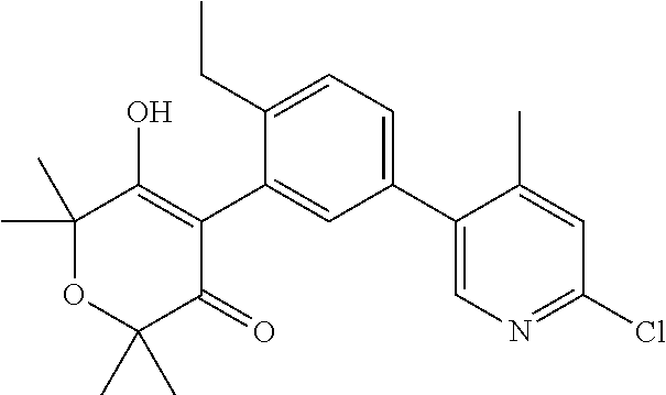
C1(C2=CC=C(CC)C(C3=C(O)C(C)(C)OC(C)(C)C3=O)=C2)=CN=C(Cl)C=C1C
